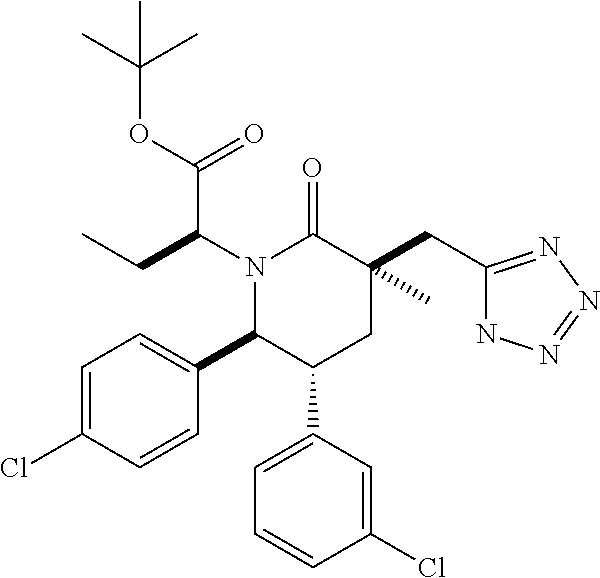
O(C(C(N1C(C2=CC=C(Cl)C=C2)C(C2=CC=CC(Cl)=C2)CC(CC2=NN=NN2)(C)C1=O)CC)=O)C(C)(C)C
